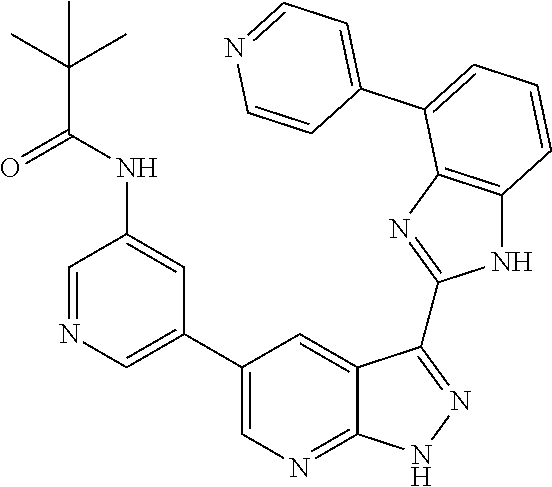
C1=C(C2=CC=CC3=C2N=C(C2=NNC4=NC=C(C5=CN=CC(NC(C(C)(C)C)=O)=C5)C=C42)N3)C=CN=C1
